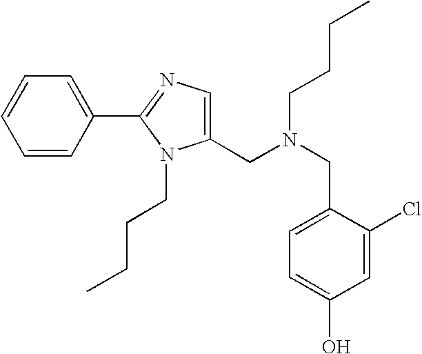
C1=CC(C2=NC=C(CN(CCCC)CC3=CC=C(O)C=C3Cl)N2CCCC)=CC=C1
